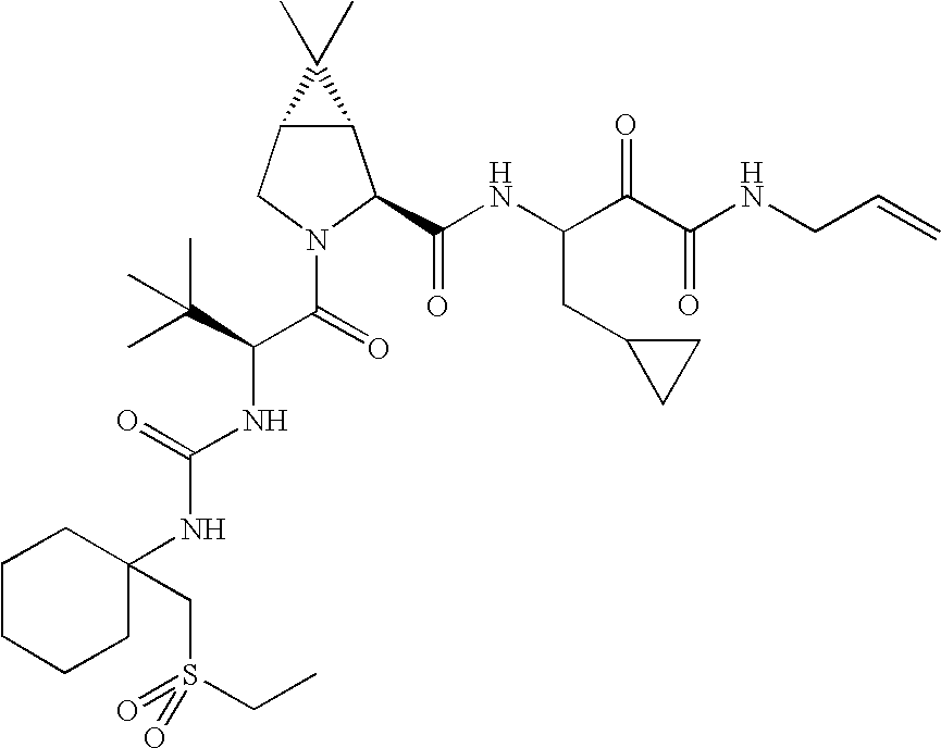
C12C(CN(C(C(NC(=O)NC3(CS(=O)(=O)CC)CCCCC3)C(C)(C)C)=O)C1C(NC(C(C(NCC=C)=O)=O)CC1CC1)=O)C2(C)C
